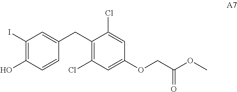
C1(CC2=CC(I)=C(O)C=C2)=C(Cl)C=C(OCC(OC)=O)C=C1Cl
